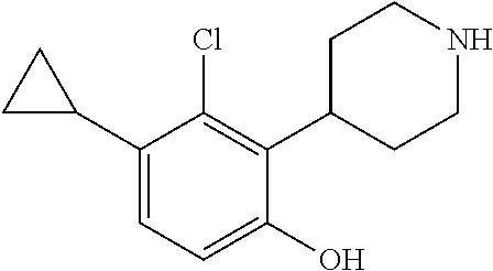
C1(C2CC2)=CC=C(O)C(C2CCNCC2)=C1Cl
